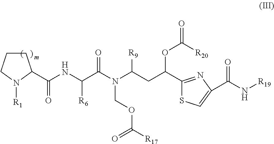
C(NC(C(N(C(CC(C1=NC(C(N[R19])=O)=CS1)OC([R20])=O)[R9])COC([R17])=O)=O)[R6])(C1CCCN1[R1])=O
